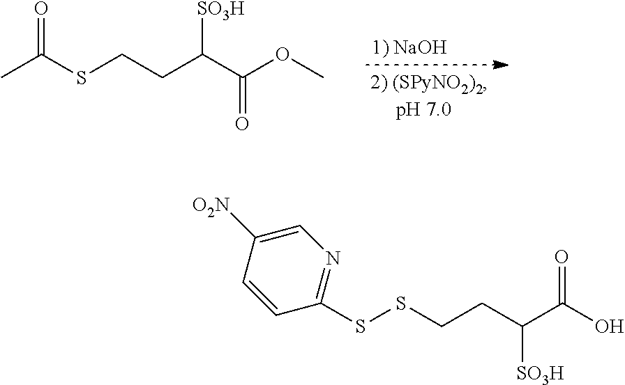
S(CCC(C(OC)=O)[SO3H])C(C)=O.C1=C([O2N])C=CC(SSCCC(C(O)=O)[SO3H])=N1
